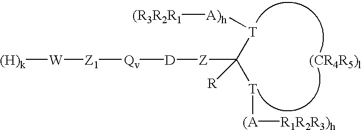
[A)h]([T]C([T][(A][R1R2R3)h])([Z][D][Qv][Z1][W][(H)k])[R])[(R3R2R1].[(CR4R5)l]
